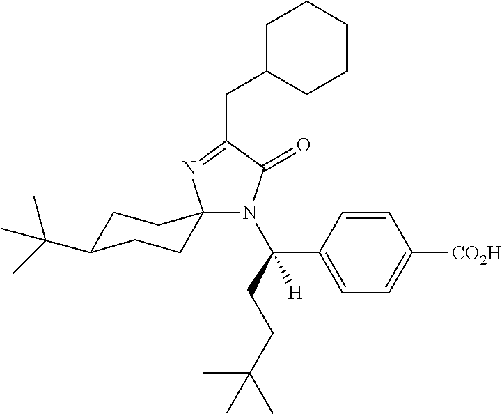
C1C(C(C)(C)C)CCC2(C1)N(C(CCC(C)(C)C)(C1=CC=C([CO2H])C=C1)[H])C(=O)C(CC1CCCCC1)=N2
